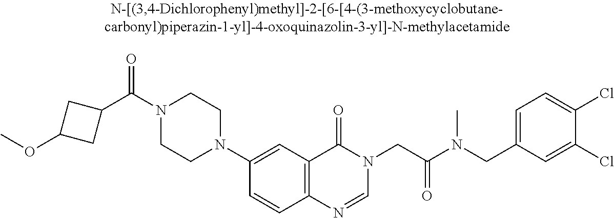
N1(C(=O)C2CC(OC)C2)CCN(C2=CC3=C(C=C2)N=CN(CC(=O)N(CC2=CC=C(Cl)C(Cl)=C2)C)C3=O)CC1
